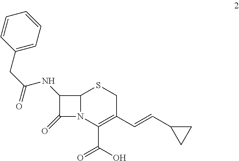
C12N(C(C(=O)O)=C(C=CC3CC3)CS1)C(=O)C2NC(CC1=CC=CC=C1)=O
